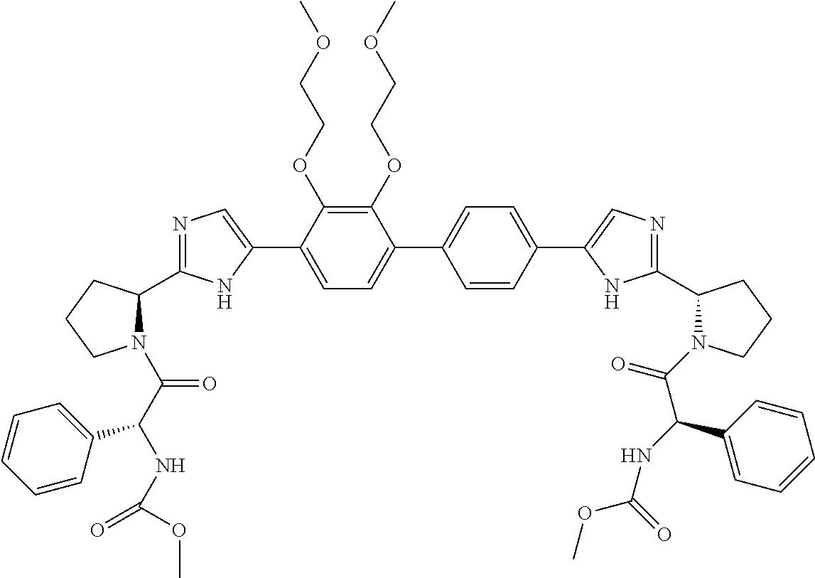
C1(OCCOC)=C(OCCOC)C(C2=CN=C(C3N(C(C(NC(OC)=O)C4=CC=CC=C4)=O)CCC3)N2)=CC=C1C1=CC=C(C2=CN=C(C3N(C(=O)C(C4=CC=CC=C4)NC(OC)=O)CCC3)N2)C=C1
